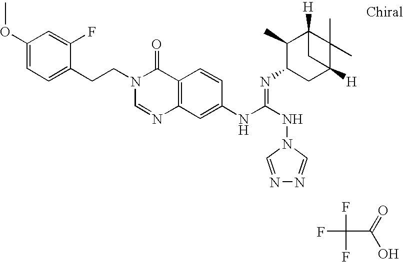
C1(OC)=CC=C(CCN2C=NC3=C(C2=O)C=CC(NC(NN2C=NN=C2)=NC2CC4([H])C(C)(C)C([H])(C2C)C4)=C3)C(F)=C1.FC(F)(F)C(O)=O
